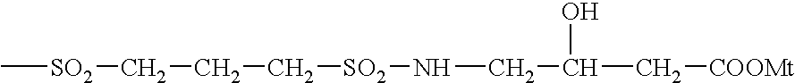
C[SO2]CCC[SO2]NCC(C[COOMt])O
